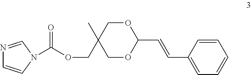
N1=CN(C(=O)OCC2(C)COC(C=CC3=CC=CC=C3)OC2)C=C1
